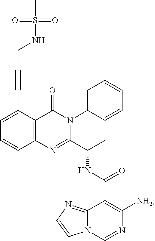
C1=C(C#CCNS(C)(=O)=O)C2=C(C=C1)N=C(C(C)NC(C1=C([NH2])N=CN3C1=NC=C3)=O)N(C1=CC=CC=C1)C2=O
